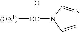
N1=CN([OC](=O)[(OA1)])C=C1
